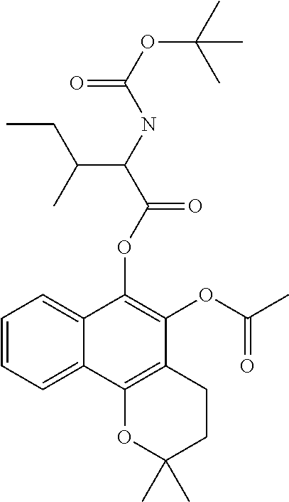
C1=CC=C2C(=C1)C(OC(C(NC(OC(C)(C)C)=O)C(C)CC)=O)=C(OC(C)=O)C1=C2OC(C)(C)CC1
